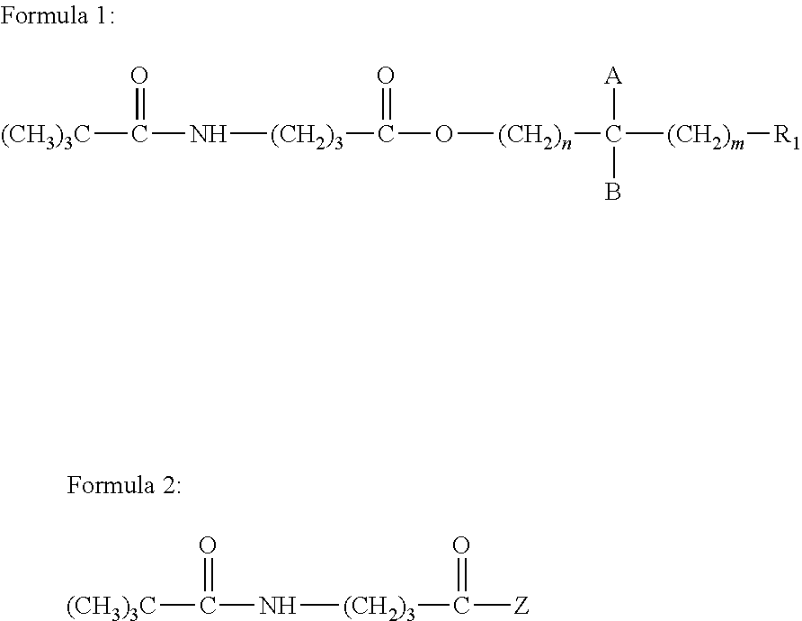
[(CH3)3C]C(N[(CH2)3]C(O[(CH2)n]C([(CH2)m][R1])([A])B)=O)=O.[(CH3)3C]C(N[(CH2)3]C([Z])=O)=O
